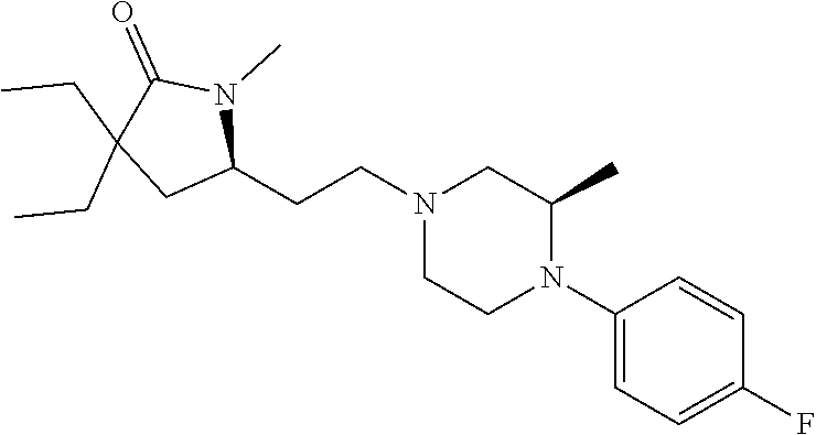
C1(N2C(C)CN(CCC3N(C)C(=O)C(CC)(CC)C3)CC2)=CC=C(F)C=C1
